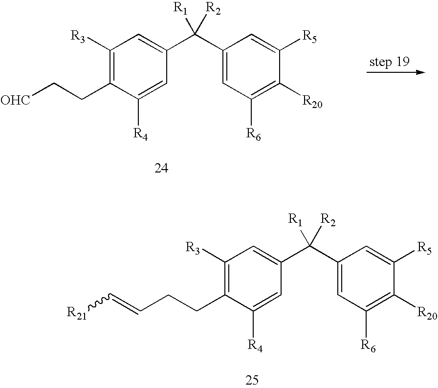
C1([R3])=C(CC[OHC])C([R4])=CC(C(C2=CC([R6])=C([R20])C([R5])=C2)([R2])[R1])=C1.C1([R3])=C(CCC=C[R21])C([R4])=CC(C(C2=CC([R6])=C([R20])C([R5])=C2)([R2])[R1])=C1
